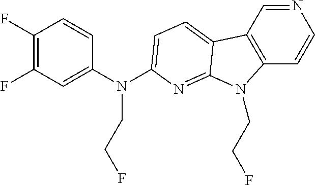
N(C1=CC(F)=C(F)C=C1)(CCF)C1=CC=C2C3=C(C=CN=C3)N(CCF)C2=N1
